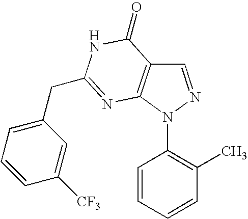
C1=NN(C2=C(C)C=CC=C2)C2=C1C(=O)NC(CC1=CC=CC([CF3])=C1)=N2
